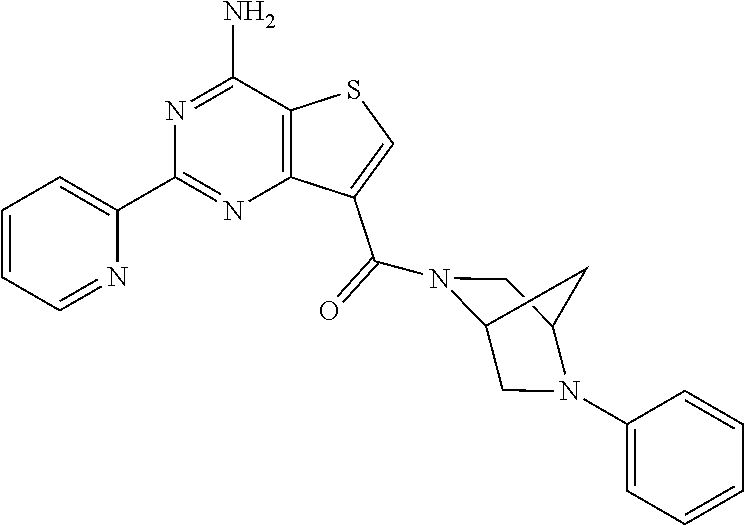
C1=CC=NC(C2=NC3=C(C(N)=N2)SC=C3C(=O)N2C3CN(C4=CC=CC=C4)C(C2)C3)=C1
